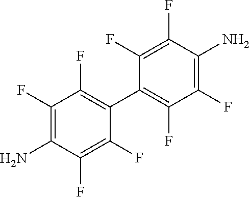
C1(F)=C(N)C(F)=C(F)C(C2=C(F)C(F)=C(N)C(F)=C2F)=C1F
